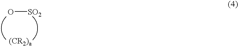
O[SO2]
